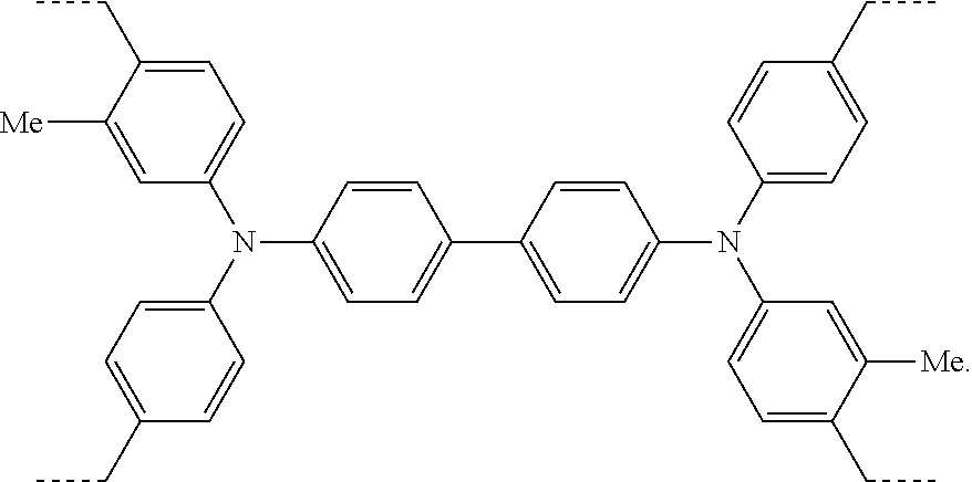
C1=CC(N(C2=CC=C(CC)C=C2)C2=CC=C(CC)C([Me])=C2)=CC=C1C1=CC=C(N(C2=CC=C(CC)C=C2)C2=CC=C(CC)C([Me])=C2)C=C1
